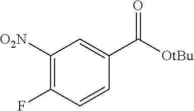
FC1=C([O2N])C=C(C([OtBu])=O)C=C1
